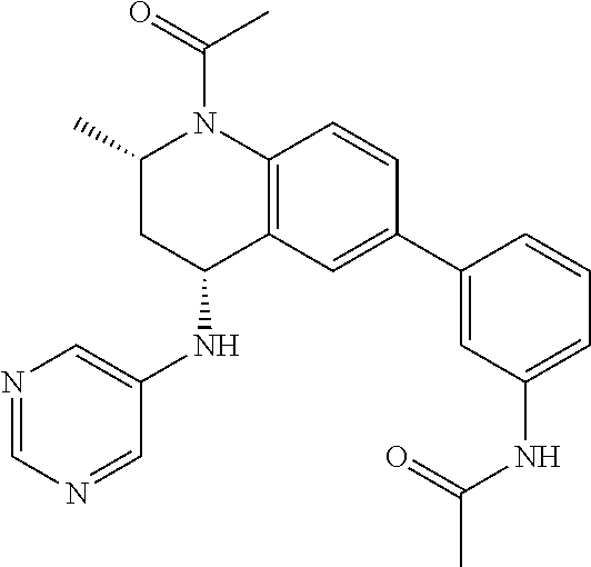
C1(C)CC(NC2=CN=CN=C2)C2=C(N1C(C)=O)C=CC(C1=CC(NC(=O)C)=CC=C1)=C2
